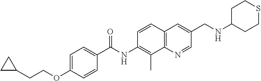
C12=C(N=CC(CNC3CCSCC3)=C1)C(C)=C(NC(C1=CC=C(OCCC3CC3)C=C1)=O)C=C2
